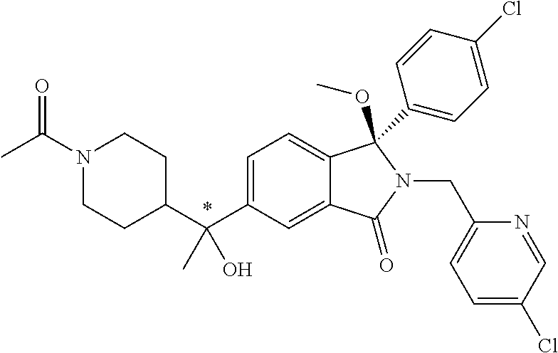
C1=C(C(C2CCN(C(=O)C)CC2)(O)C)C=C2C(=C1)C(OC)(C1=CC=C(Cl)C=C1)N(CC1=CC=C(Cl)C=N1)C2=O
